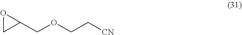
O1CC1COCC[CN]
